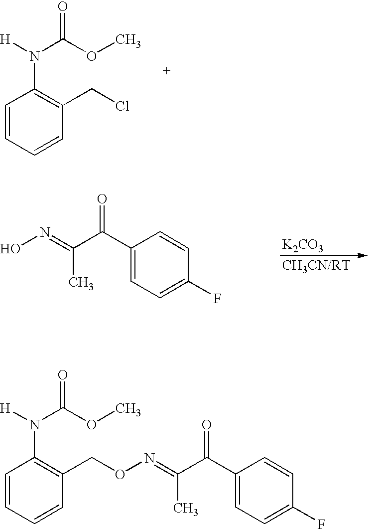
C1=CC=CC(CON=C(C)C(C2=CC=C(F)C=C2)=O)=C1N([H])C(OC)=O.C1=CC=CC(CCl)=C1N([H])C(OC)=O.ON=C(C)C(C1=CC=C(F)C=C1)=O.[K2CO3]
